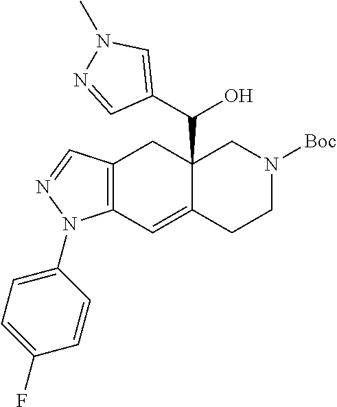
C12=C(C=C3C(C(C4=CN(C)N=C4)O)(C1)CN([Boc])CC3)N(C1=CC=C(F)C=C1)N=C2
